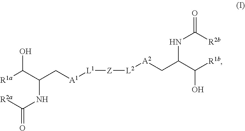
[L1]([Z][L2][A2]CC(C([R1b])O)NC([R2b])=O)[A1]CC(C([R1a])O)NC([R2a])=O
